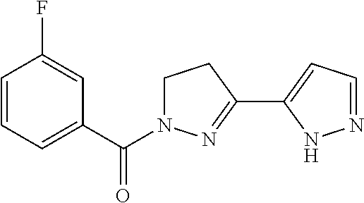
C1=CC=C(C(N2CCC(C3=CC=NN3)=N2)=O)C=C1F
